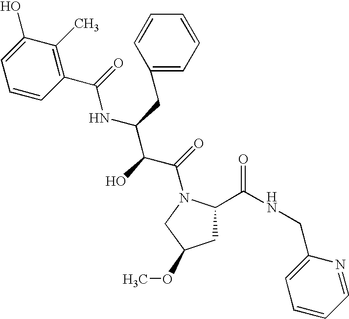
C1C(C(NCC2=CC=CC=N2)=O)N(C(=O)C(C(NC(=O)C2=C(C)C(O)=CC=C2)CC2=CC=CC=C2)O)CC1OC
